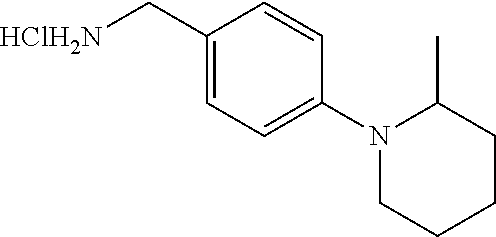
C1(C[HClH2N])=CC=C(N2CCCCC2C)C=C1
